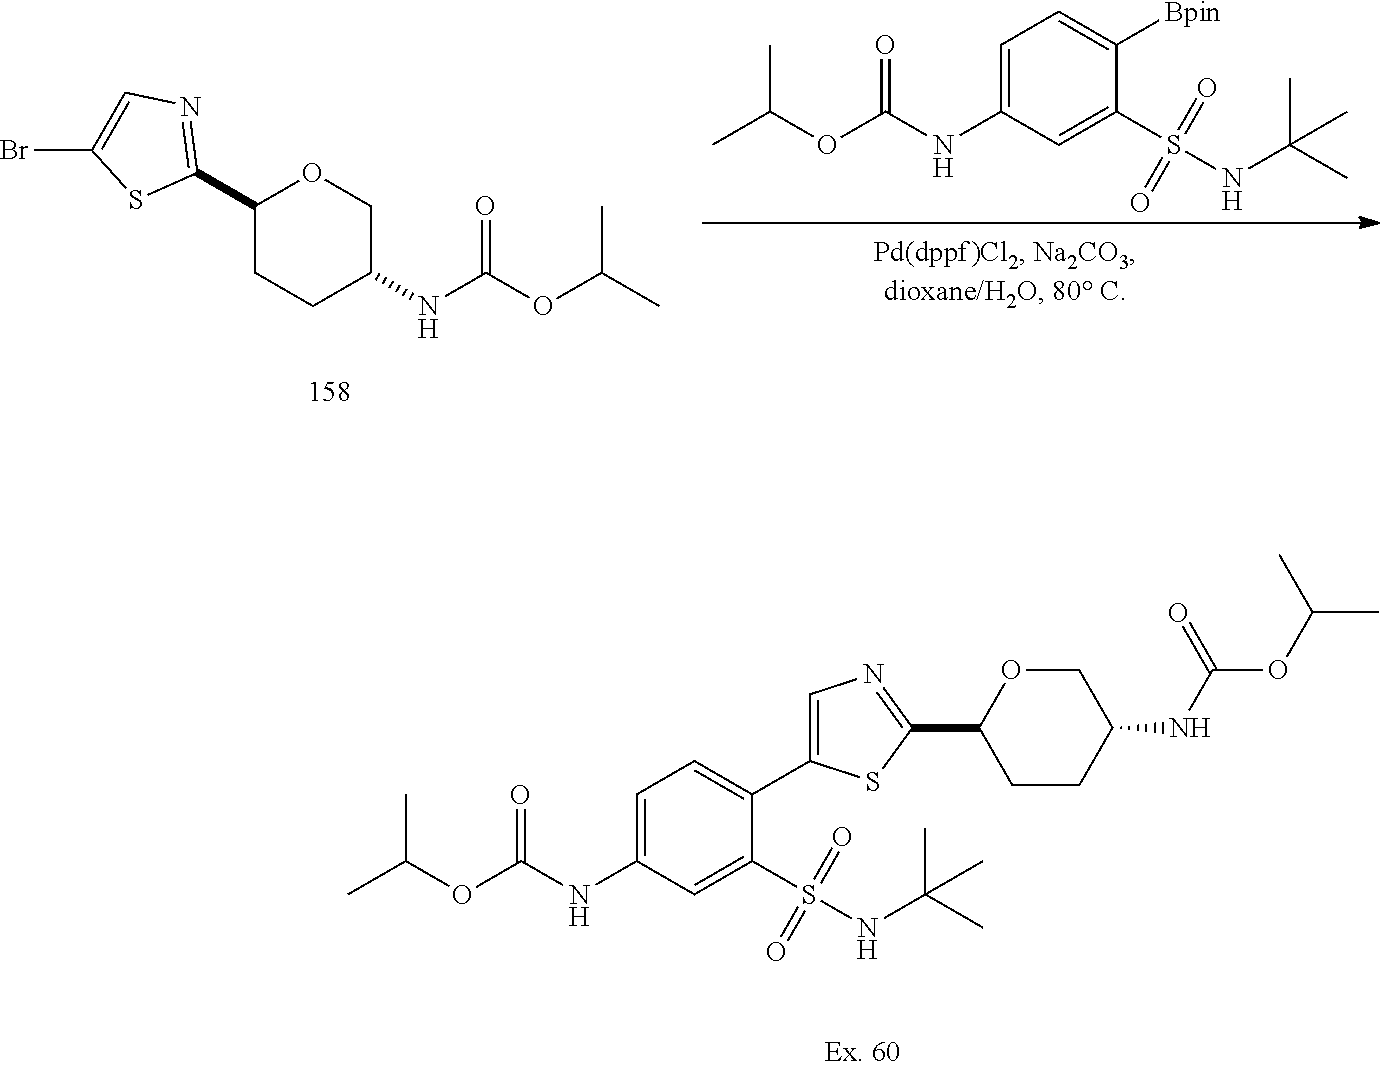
C1CC(NC(OC(C)C)=O)COC1C1=NC=C(C2=CC=C(NC(OC(C)C)=O)C=C2S(NC(C)(C)C)(=O)=O)S1.C1CC(NC(OC(C)C)=O)COC1C1=NC=C(Br)S1.[Bpin]C1=CC=C(NC(OC(C)C)=O)C=C1S(NC(C)(C)C)(=O)=O
